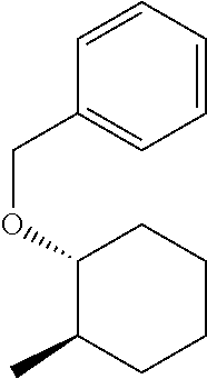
C1(OCC2=CC=CC=C2)C(C)CCCC1
